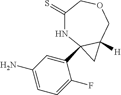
C1(=S)NC2(C3=CC(N)=CC=C3F)C([H])(COC1)C2
